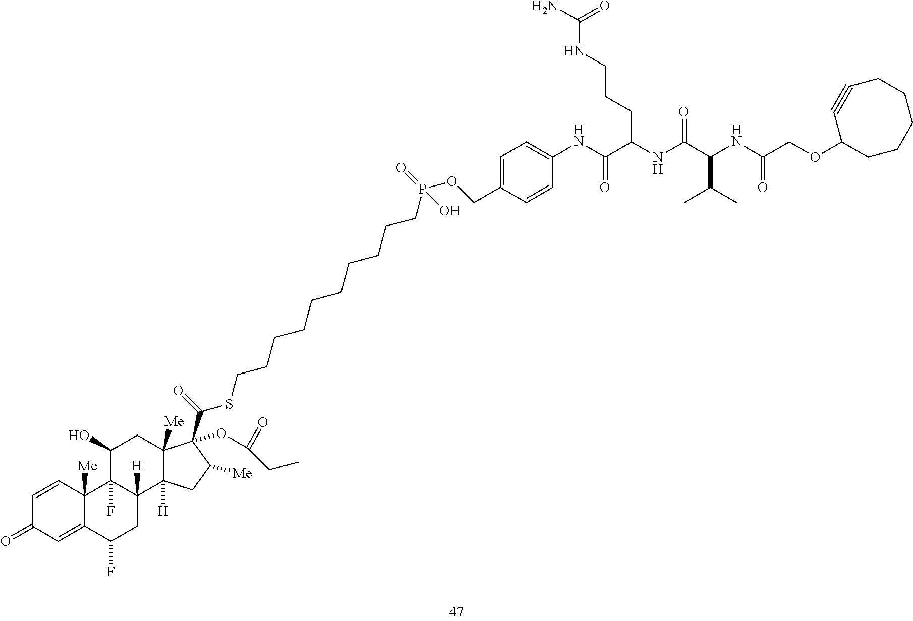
C1=CC2([Me])C(=CC1=O)C(F)CC1([H])C2(F)C(O)CC2([Me])C1([H])CC([Me])C2(C(SCCCCCCCCCCP(=O)(O)OCC1=CC=C(NC(C(NC(C(NC(COC2CCCCCC#C2)=O)C(C)C)=O)CCCNC(N)=O)=O)C=C1)=O)OC(=O)CC
